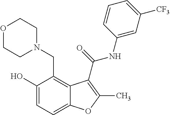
C1(O)=CC=C2C(=C1CN1CCOCC1)C(C(=O)NC1=CC([CF3])=CC=C1)=C(C)O2
